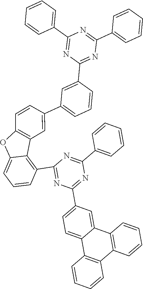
C1=CC2=C(C=C1C1=CC=CC(C3=NC(C4=CC=CC=C4)=NC(C4=CC=CC=C4)=N3)=C1)C1=C(C3=NC(C4=CC=C5C(=C4)C4=C(C6=C5C=CC=C6)C=CC=C4)=NC(C4=CC=CC=C4)=N3)C=CC=C1O2
